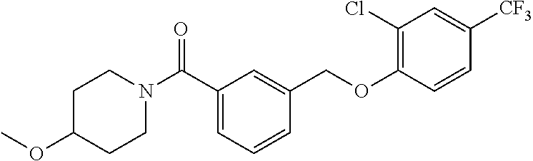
C1(C(N2CCC(OC)CC2)=O)=CC=CC(COC2=C(Cl)C=C([CF3])C=C2)=C1
